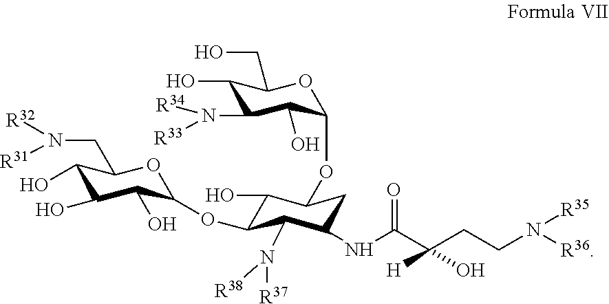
C1(O)C(OC2C(O)C(O)C(O)C(CN([R32])[R31])O2)C(N([R37])[R38])C(NC(C(CCN([R36])[R35])(O)[H])=O)CC1OC1C(O)C(N([R34])[R33])C(O)C(CO)O1
